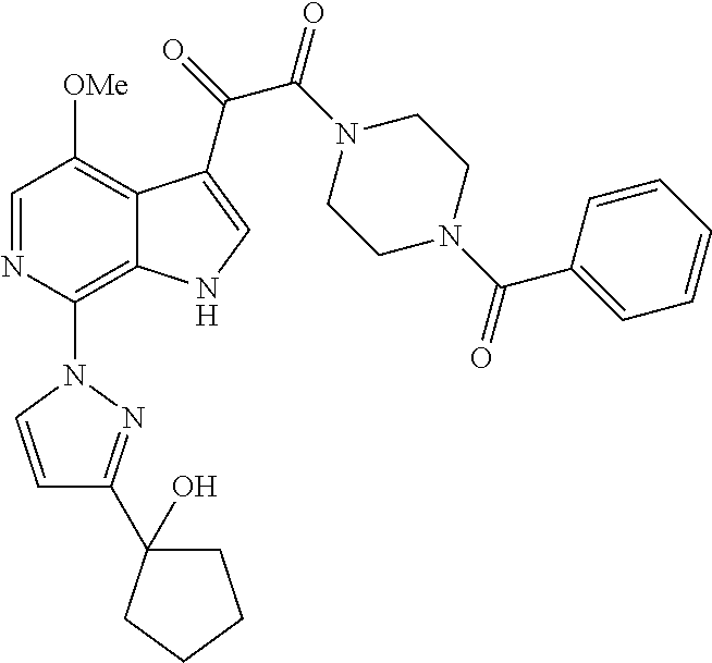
C1=NC(N2C=CC(C3(O)CCCC3)=N2)=C2C(=C1[OMe])C(C(C(=O)N1CCN(C(C3=CC=CC=C3)=O)CC1)=O)=CN2
